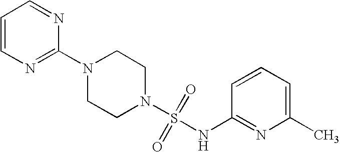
N1(C2=NC=CC=N2)CCN(S(=O)(=O)NC2=NC(C)=CC=C2)CC1
